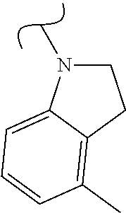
C1CC2=C(C)C=CC=C2N1C
